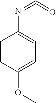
C1=CC(OC)=CC=C1N=C=O
